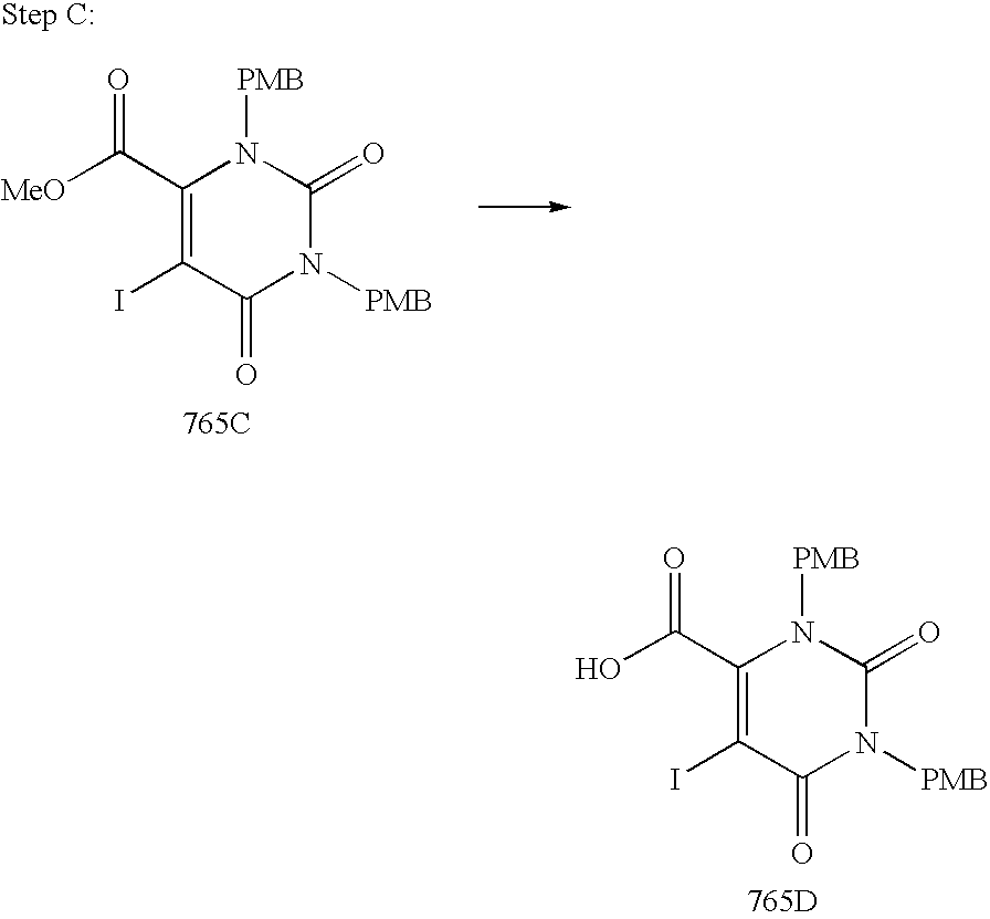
[MeO]C(C1=C(I)C(=O)N([PMB])C(=O)N1[PMB])=O.[765C].OC(C1=C(I)C(=O)N([PMB])C(=O)N1[PMB])=O.[765D]
